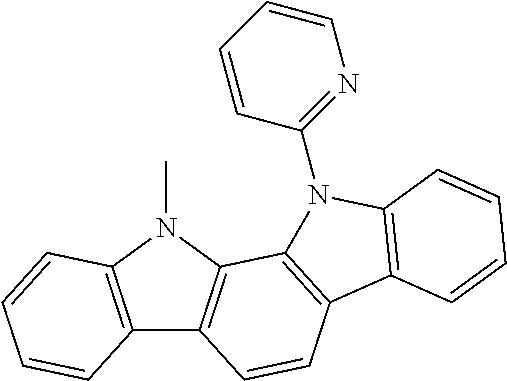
C12=C(N(C)C3=C1C=CC1=C3N(C3=NC=CC=C3)C3=C1C=CC=C3)C=CC=C2
